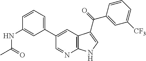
C1(C2=CC3=C(N=C2)NC=C3C(=O)C2=CC([CF3])=CC=C2)=CC=CC(NC(C)=O)=C1
